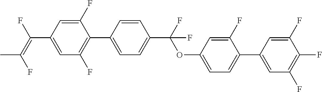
C1(F)=CC(C(=C(F)C)F)=CC(F)=C1C1=CC=C(C(OC2=CC=C(C3=CC(F)=C(F)C(F)=C3)C(F)=C2)(F)F)C=C1
